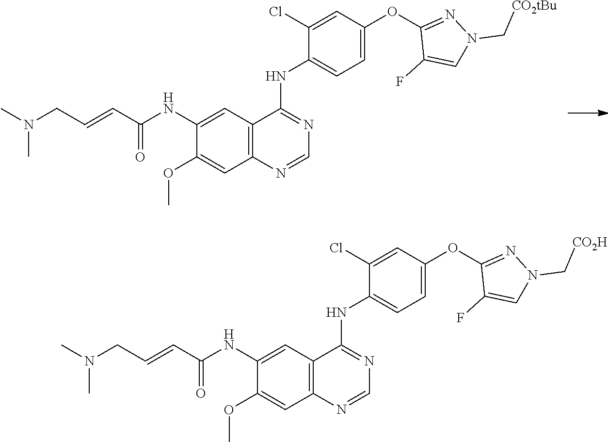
C1=C(OC2=NN(C[CO2tBu])C=C2F)C=C(Cl)C(NC2=NC=NC3=C2C=C(NC(C=CCN(C)C)=O)C(OC)=C3)=C1.C1=C(OC2=NN(C[CO2H])C=C2F)C=C(Cl)C(NC2=NC=NC3=C2C=C(NC(C=CCN(C)C)=O)C(OC)=C3)=C1
